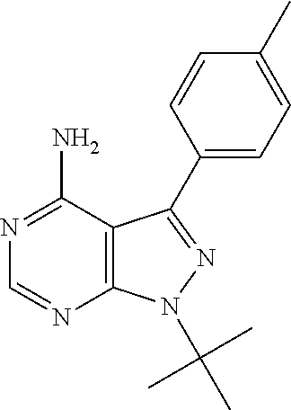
N1=C(N)C2=C(N=C1)N(C(C)(C)C)N=C2C1=CC=C(C)C=C1
